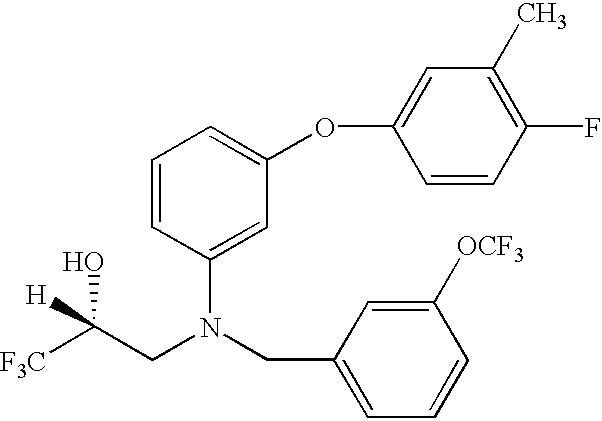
C1=CC(N(CC2=CC=CC([OCF3])=C2)CC([F3C])([H])O)=CC(OC2=CC(C)=C(F)C=C2)=C1
